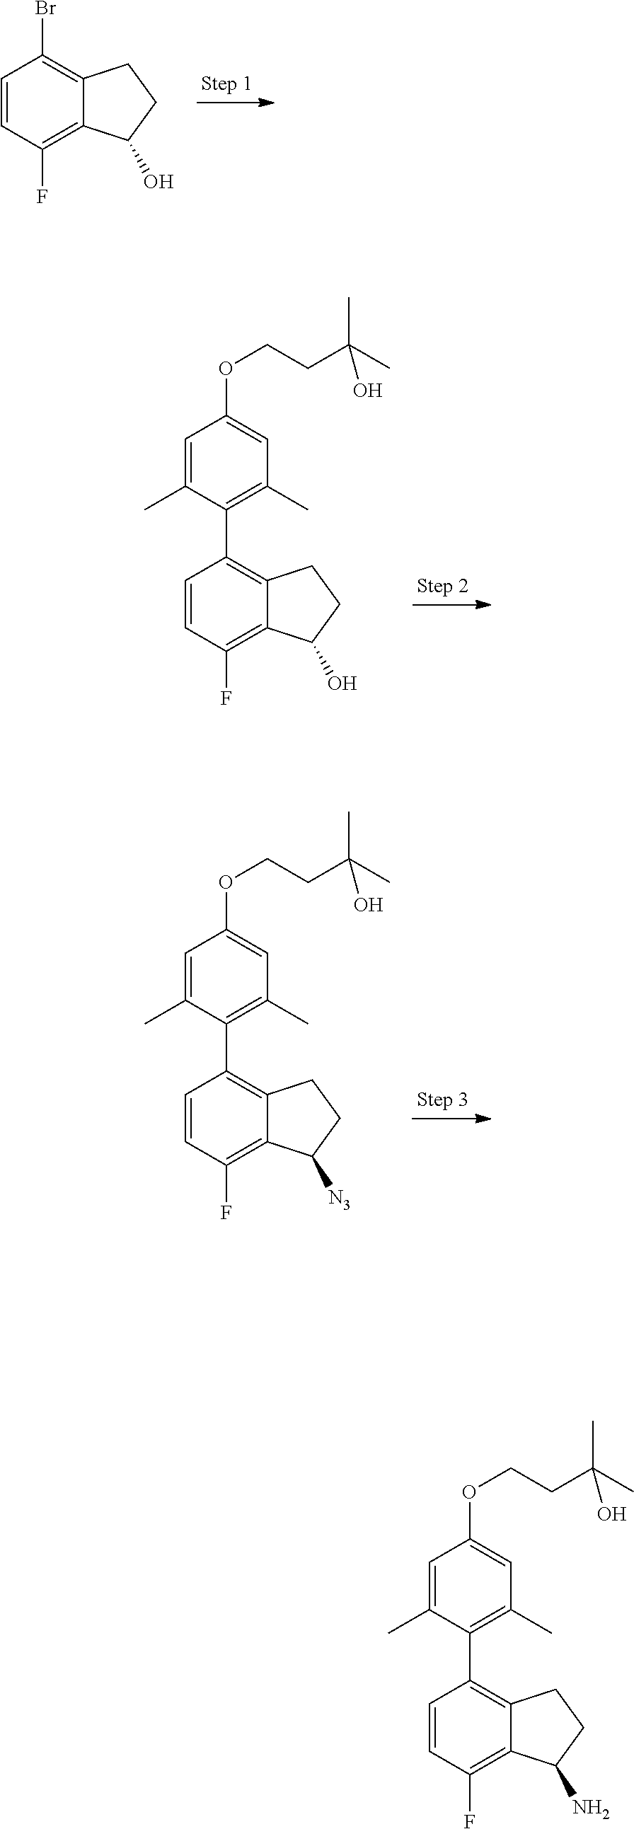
C1=CC(F)=C2C(=C1Br)CCC2O.C1=CC(F)=C2C(=C1C1=C(C)C=C(OCCC(C)(C)O)C=C1C)CCC2[N3].C1=CC(F)=C2C(=C1C1=C(C)C=C(OCCC(C)(C)O)C=C1C)CCC2O.C1=CC(F)=C2C(=C1C1=C(C)C=C(OCCC(C)(C)O)C=C1C)CCC2N
